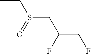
C(S(CC)=O)C(CF)F
